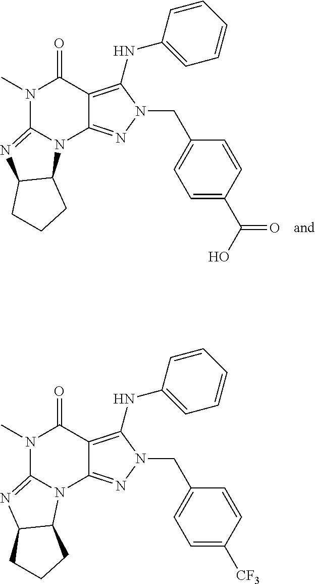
N1(C)C2=NC3C(N2C2=NN(CC4=CC=C(C(O)=O)C=C4)C(NC4=CC=CC=C4)=C2C1=O)CCC3.N1(C)C2=NC3C(N2C2=NN(CC4=CC=C([CF3])C=C4)C(NC4=CC=CC=C4)=C2C1=O)CCC3
